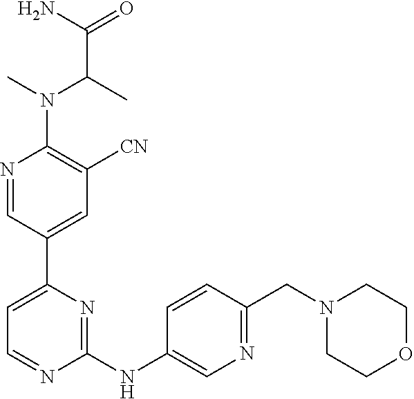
C1=NC(NC2=CN=C(CN3CCOCC3)C=C2)=NC(C2=CC([CN])=C(N(C(C(N)=O)C)C)N=C2)=C1
